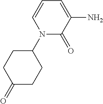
C1C(N2C=CC=C(N)C2=O)CCC(=O)C1
